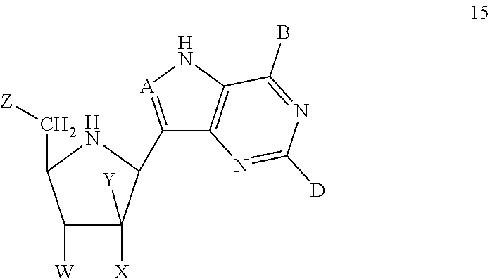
C1([W])C([Y])([X])C(C2=[A]NC3=C2N=C([D])N=C3B)NC1C[Z]
